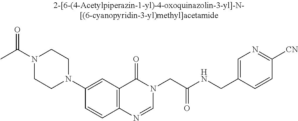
N1(C(C)=O)CCN(C2=CC3=C(C=C2)N=CN(CC(NCC2=CN=C([CN])C=C2)=O)C3=O)CC1
